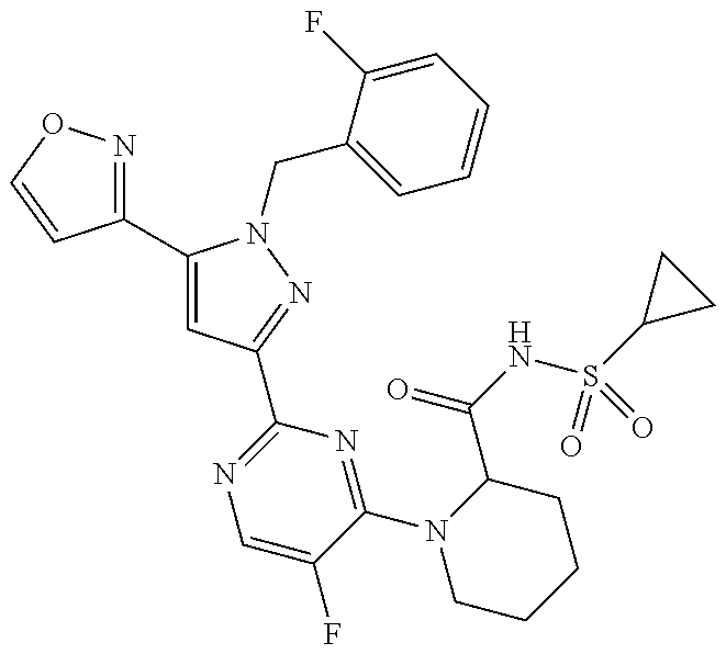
C1(C2=CC(C3=NC=C(F)C(N4CCCCC4C(NS(C4CC4)(=O)=O)=O)=N3)=NN2CC2=CC=CC=C2F)=NOC=C1
